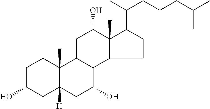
C1C(O)CC2([H])C(C)(C1)C1C(C(O)C2)C2C(C)(C(O)C1)C(C(C)CCCC(C)C)CC2
